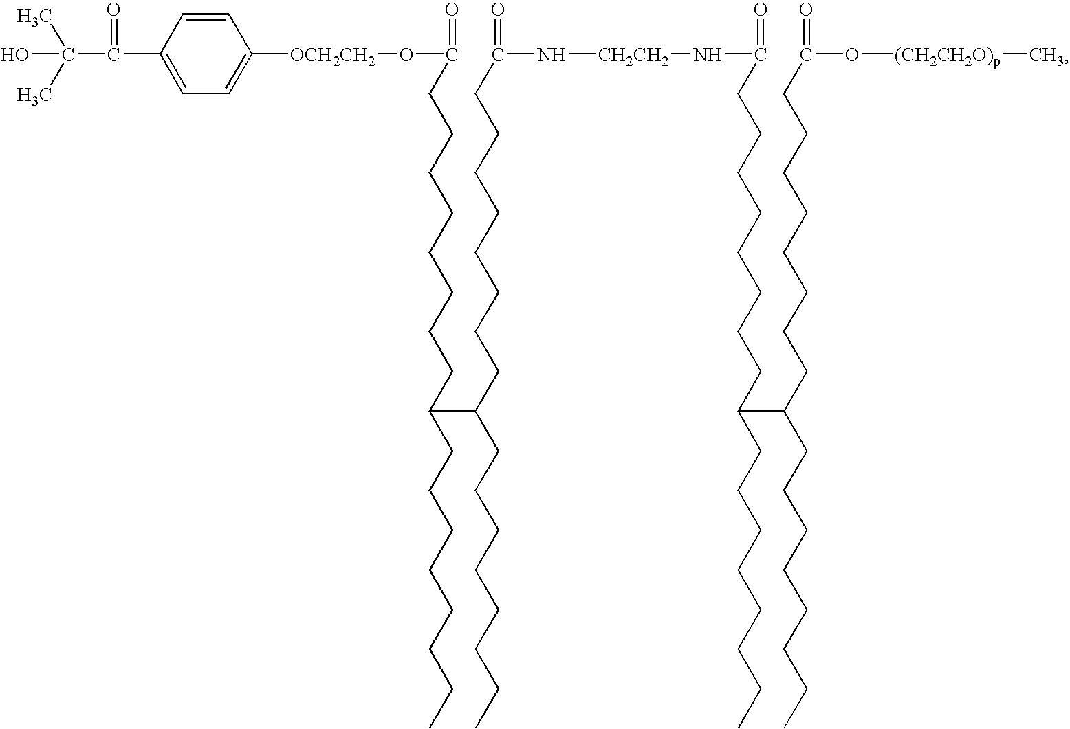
C(C(=O)C1=CC=C([OCH2CH2]OC(=O)CCCCCCCCC(CCCCCCCC)C(CCCCCCCC)CCCCCCCCC(=O)N[CH2CH2]NC(=O)CCCCCCCCC(CCCCCCCC)C(CCCCCCCC)CCCCCCCCC(O[(CH2CH2O)p]C)=O)C=C1)(C)(C)O
